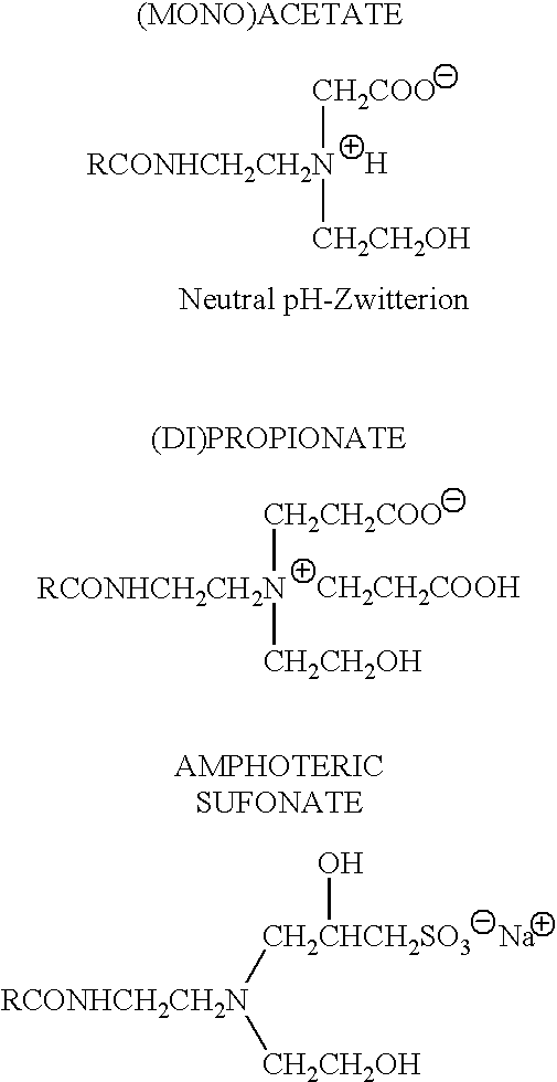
[RCONHCH2CH2N]([CH2COO])[CH2CH2OH].[H].[RCONHCH2CH2N]([CH2CH2COO])[CH2CH2OH].[CH2CH2COOH].[RCONHCH2CH2N]([CH2CHCH2SO3]O)[CH2CH2OH].[Na]
